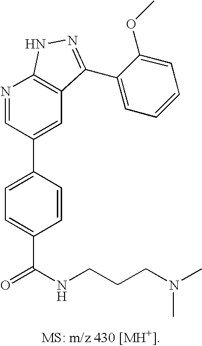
N1=CC(C2=CC=C(C(=O)NCCCN(C)C)C=C2)=CC2=C1NN=C2C1=CC=CC=C1OC
